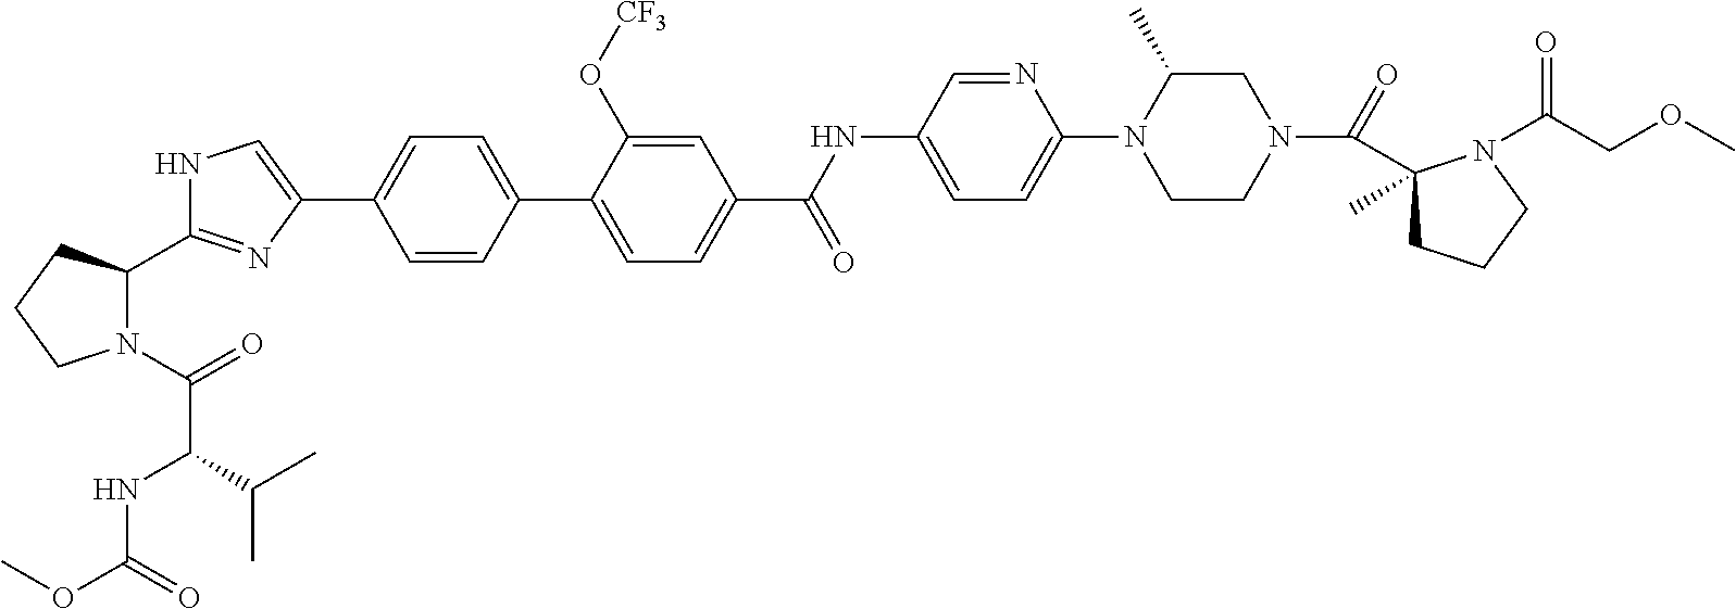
C1=CC(C2=CC=C(C(NC3=CC=C(N4CCN(C(=O)C5(C)CCCN5C(COC)=O)CC4C)N=C3)=O)C=C2O[CF3])=CC=C1C1=CNC(C2N(C(=O)C(NC(OC)=O)C(C)C)CCC2)=N1
